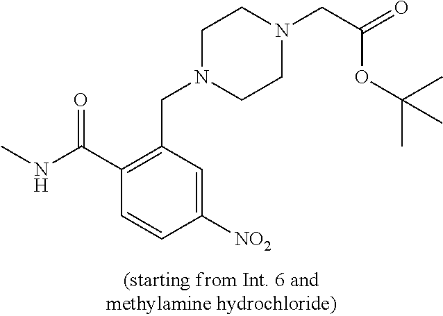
C1([NO2])=CC(CN2CCN(CC(=O)OC(C)(C)C)CC2)=C(C(NC)=O)C=C1
